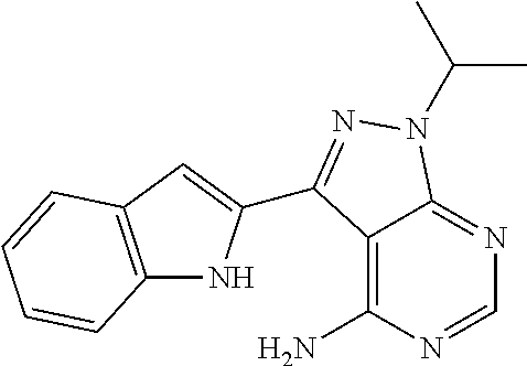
C12=C(C=C(C3=NN(C(C)C)C4=NC=NC(N)=C43)N1)C=CC=C2
